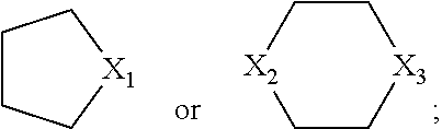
C1CC[X1]C1.C1C[X3]CC[X2]1
